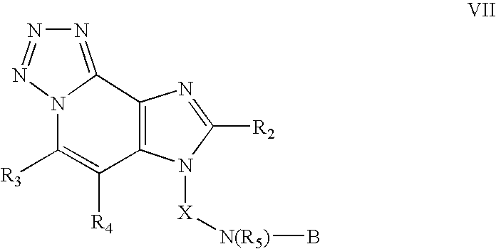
N1=C2N(N=N1)C([R3])=C([R4])C1=C2N=C([R2])N1[X][N(R5)]B
